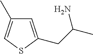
C1=C(CC(N)C)SC=C1C
